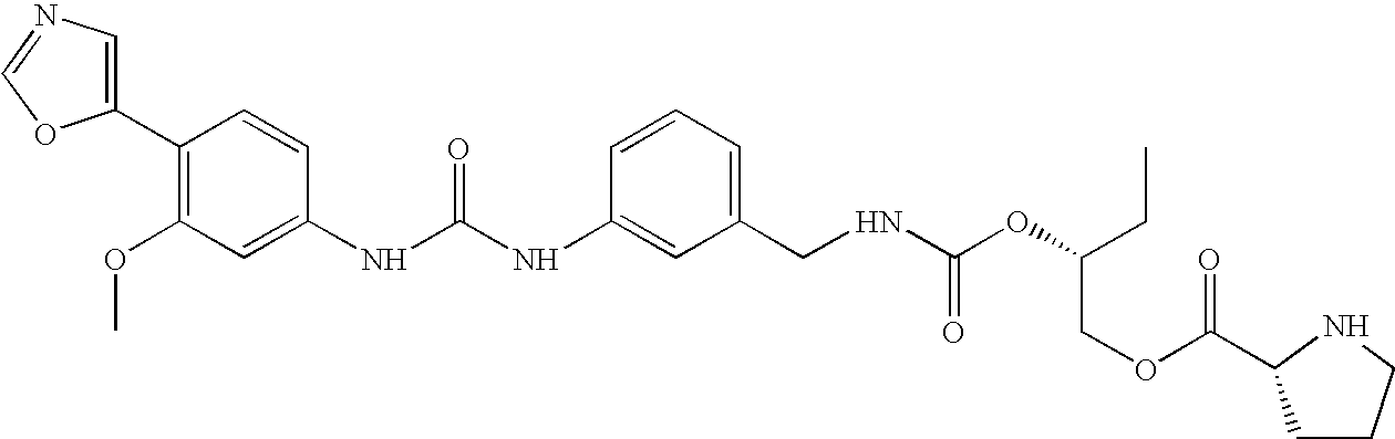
C1(C2=C(OC)C=C(NC(NC3=CC(CNC(OC(CC)COC(=O)C4CCCN4)=O)=CC=C3)=O)C=C2)=CN=CO1
